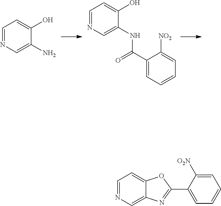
C1=NC=C(N)C(O)=C1.C1=NC=C(NC(C2=CC=CC=C2[NO2])=O)C(O)=C1.C1=NC=C2C(=C1)OC(C1=CC=CC=C1[O2N])=N2
